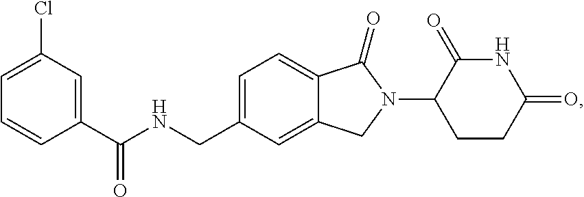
C1=C(CNC(C2=CC(Cl)=CC=C2)=O)C=C2C(=C1)C(=O)N(C1CCC(=O)NC1=O)C2
